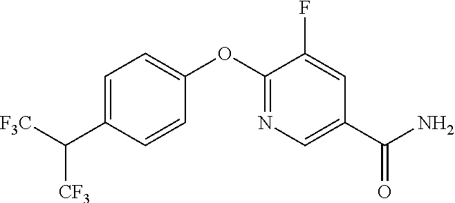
C1=C(C([F3C])[CF3])C=CC(OC2=NC=C(C(N)=O)C=C2F)=C1
